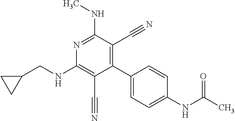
C1(C2=CC=C(NC(C)=O)C=C2)=C(C#N)C(NC)=NC(NCC2CC2)=C1C#N
